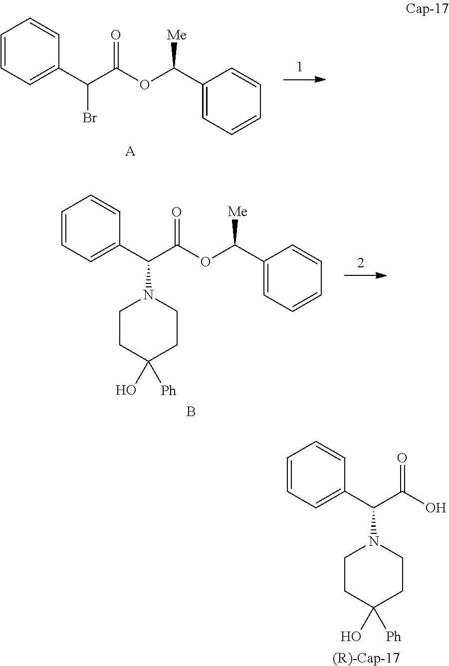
C1=CC=C(C(C(O)=O)N2CCC(O)([Ph])CC2)C=C1.[(R)-Cap-17].C1=CC=C(C(C(OC(C2=CC=CC=C2)[Me])=O)Br)C=C1.[A].C1=CC=C(C(C(OC(C2=CC=CC=C2)[Me])=O)N2CCC(O)([Ph])CC2)C=C1.B
